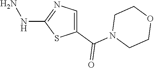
C1(C(=O)N2CCOCC2)=CN=C(NN)S1
